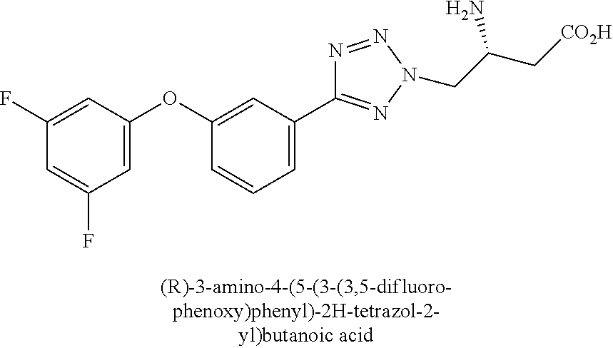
C1=CC=C(C2=NN(CC(C[CO2H])N)N=N2)C=C1OC1=CC(F)=CC(F)=C1
